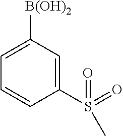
C1(S(C)(=O)=O)=CC([B(OH)2])=CC=C1
